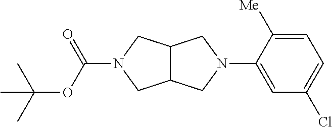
C(N1CC2C(C1)CN(C1=CC(Cl)=CC=C1[Me])C2)(OC(C)(C)C)=O
